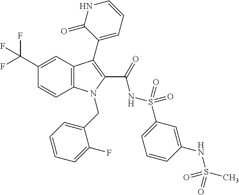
C12=C(C=C(C(F)(F)F)C=C1)C(C1=CC=CNC1=O)=C(C(=O)NS(C1=CC=CC(NS(C)(=O)=O)=C1)(=O)=O)N2CC1=CC=CC=C1F
